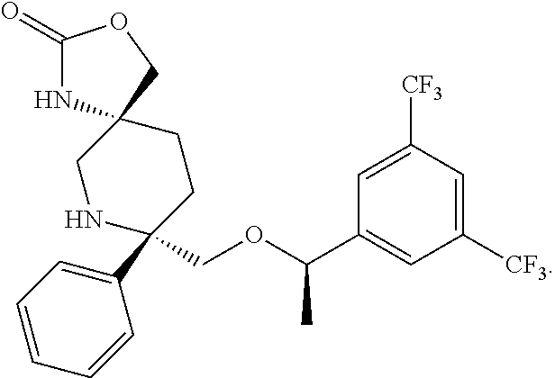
C1(COC(C2=CC([CF3])=CC([CF3])=C2)C)(C2=CC=CC=C2)CCC2(CN1)NC(=O)OC2
